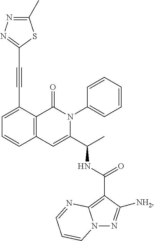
C1(C#CC2=NN=C(C)S2)=CC=CC2=C1C(=O)N(C1=CC=CC=C1)C(C(C)NC(C1=C3N(N=C1[NH2])C=CC=N3)=O)=C2
